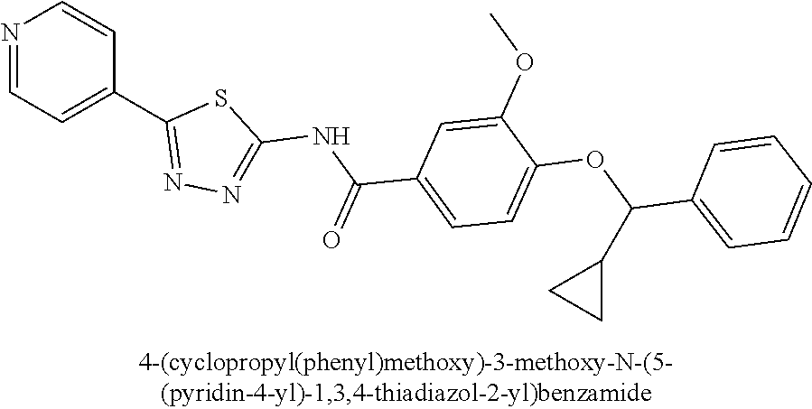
N1=CC=C(C2=NN=C(NC(C3=CC=C(OC(C4=CC=CC=C4)C4CC4)C(OC)=C3)=O)S2)C=C1
